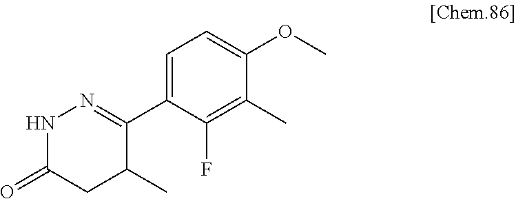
C1(C2=NNC(=O)CC2C)=CC=C(OC)C(C)=C1F
